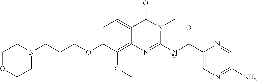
C1=C(OCCCN2CCOCC2)C(OC)=C2C(=C1)C(=O)N(C)C(NC(C1=CN=C(N)C=N1)=O)=N2
